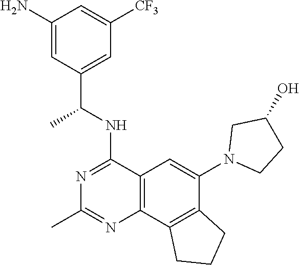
C12=C(C3=C(C(N4CCC(O)C4)=C1)CCC3)N=C(C)N=C2NC(C1=CC([CF3])=CC(N)=C1)C
